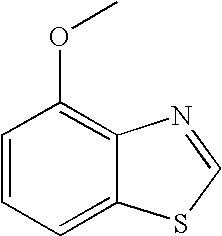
C1=CC=C2C(=C1OC)N=CS2
